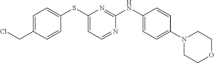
C1=C(CCl)C=CC(SC2=CC=NC(NC3=CC=C(N4CCOCC4)C=C3)=N2)=C1
